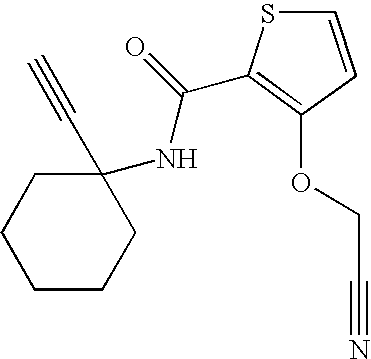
C1(C#C)(NC(=O)C2=C(OCC#N)C=CS2)CCCCC1
